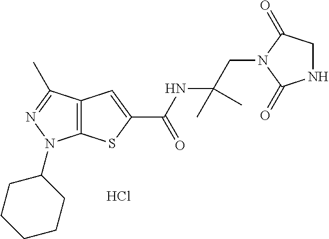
C12=C(C(C)=NN1C1CCCCC1)C=C(C(NC(CN1C(=O)NCC1=O)(C)C)=O)S2.Cl
